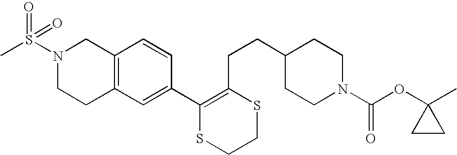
C12=C(C=C(C3=C(CCC4CCN(C(=O)OC5(C)CC5)CC4)SCCS3)C=C1)CCN(S(C)(=O)=O)C2
